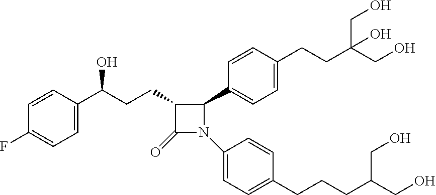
C1=CC(C(CCC2C(=O)N(C3=CC=C(CCCC(CO)CO)C=C3)C2C2=CC=C(CCC(CO)(CO)O)C=C2)O)=CC=C1F
